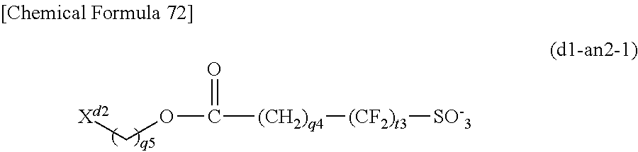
[Xd2]COC(=O)[(CH2)q4][(CF2)t3][SO-3]
